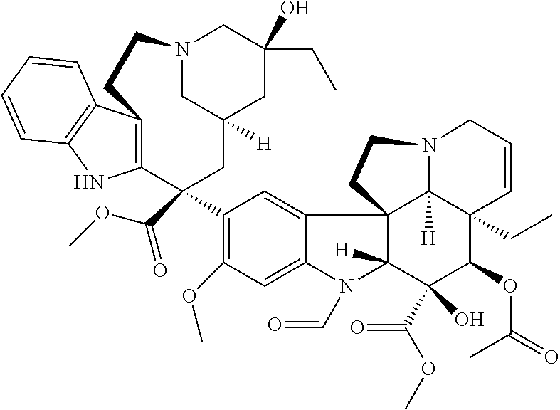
C1(C2(C(OC)=O)CC3([H])CN(CC(CC)(O)C3)CCC3=C2NC2=C3C=CC=C2)=C(OC)C=C2C(=C1)C13C([H])(N2C=O)C(C(OC)=O)(O)C(OC(=O)C)C2(CC)C1([H])N(CC=C2)CC3
